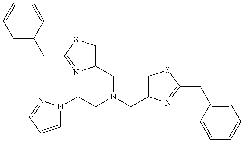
C1(CN(CCN2C=CC=N2)CC2=CSC(CC3=CC=CC=C3)=N2)=CSC(CC2=CC=CC=C2)=N1
